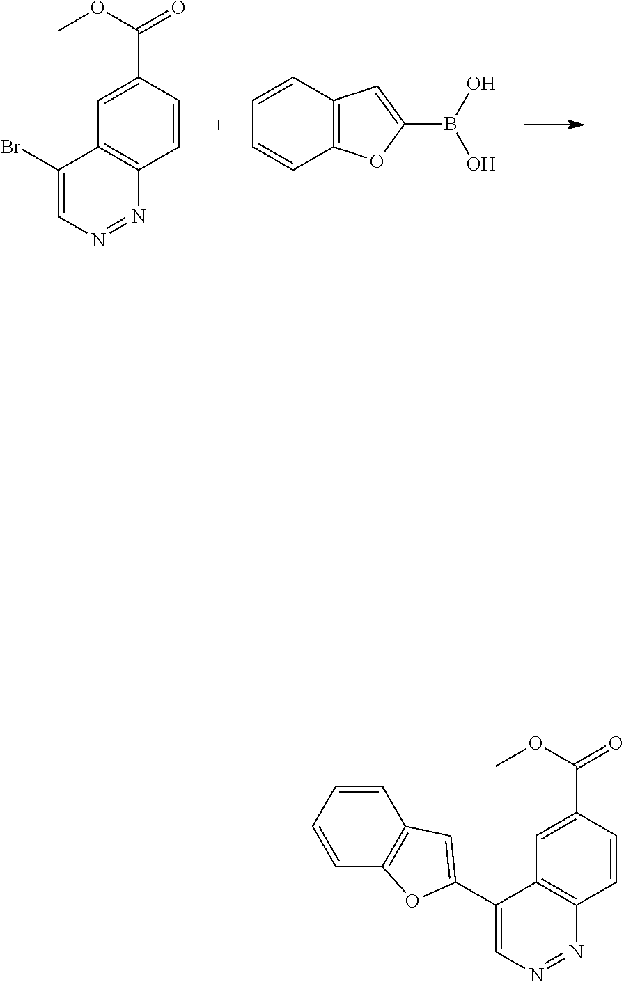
C1=CC(C(OC)=O)=CC2=C1N=NC=C2Br.C1=CC2=C(C=C1)OC(B(O)O)=C2.C1=CC(C(OC)=O)=CC2=C1N=NC=C2C1=CC2=C(O1)C=CC=C2
